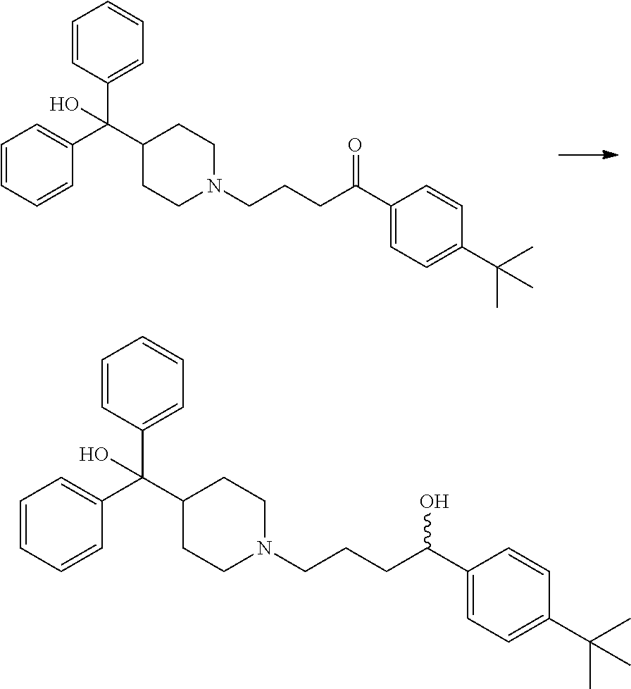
C1=CC(C(C2CCN(CCCC(C3=CC=C(C(C)(C)C)C=C3)=O)CC2)(C2=CC=CC=C2)O)=CC=C1.C1=CC(C(C2CCN(CCCC(C3=CC=C(C(C)(C)C)C=C3)O)CC2)(C2=CC=CC=C2)O)=CC=C1
